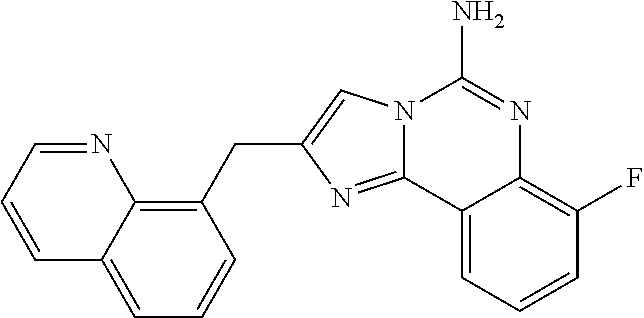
N12C(=NC(CC3=C4C(=CC=C3)C=CC=N4)=C1)C1=CC=CC(F)=C1N=C2N
